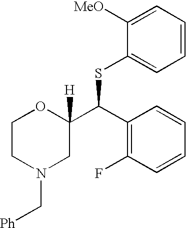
C1([MeO])=CC=CC=C1SC(C1([H])OCCN(C[Ph])C1)C1=C(F)C=CC=C1
